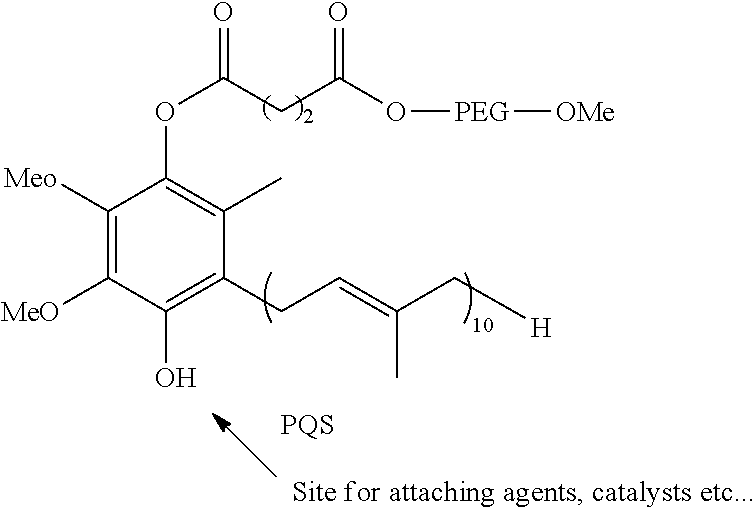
C1([Meo])=C([MeO])C(O)=C(CC=C(C[H])C)C(C)=C1OC(CC(=O)O[PEG][OMe])=O.[PQS]
